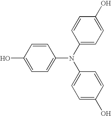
C1(N(C2=CC=C(O)C=C2)C2=CC=C(O)C=C2)=CC=C(O)C=C1
